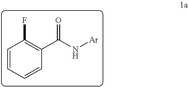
C1=CC=CC(C(N[Ar])=O)=C1F
